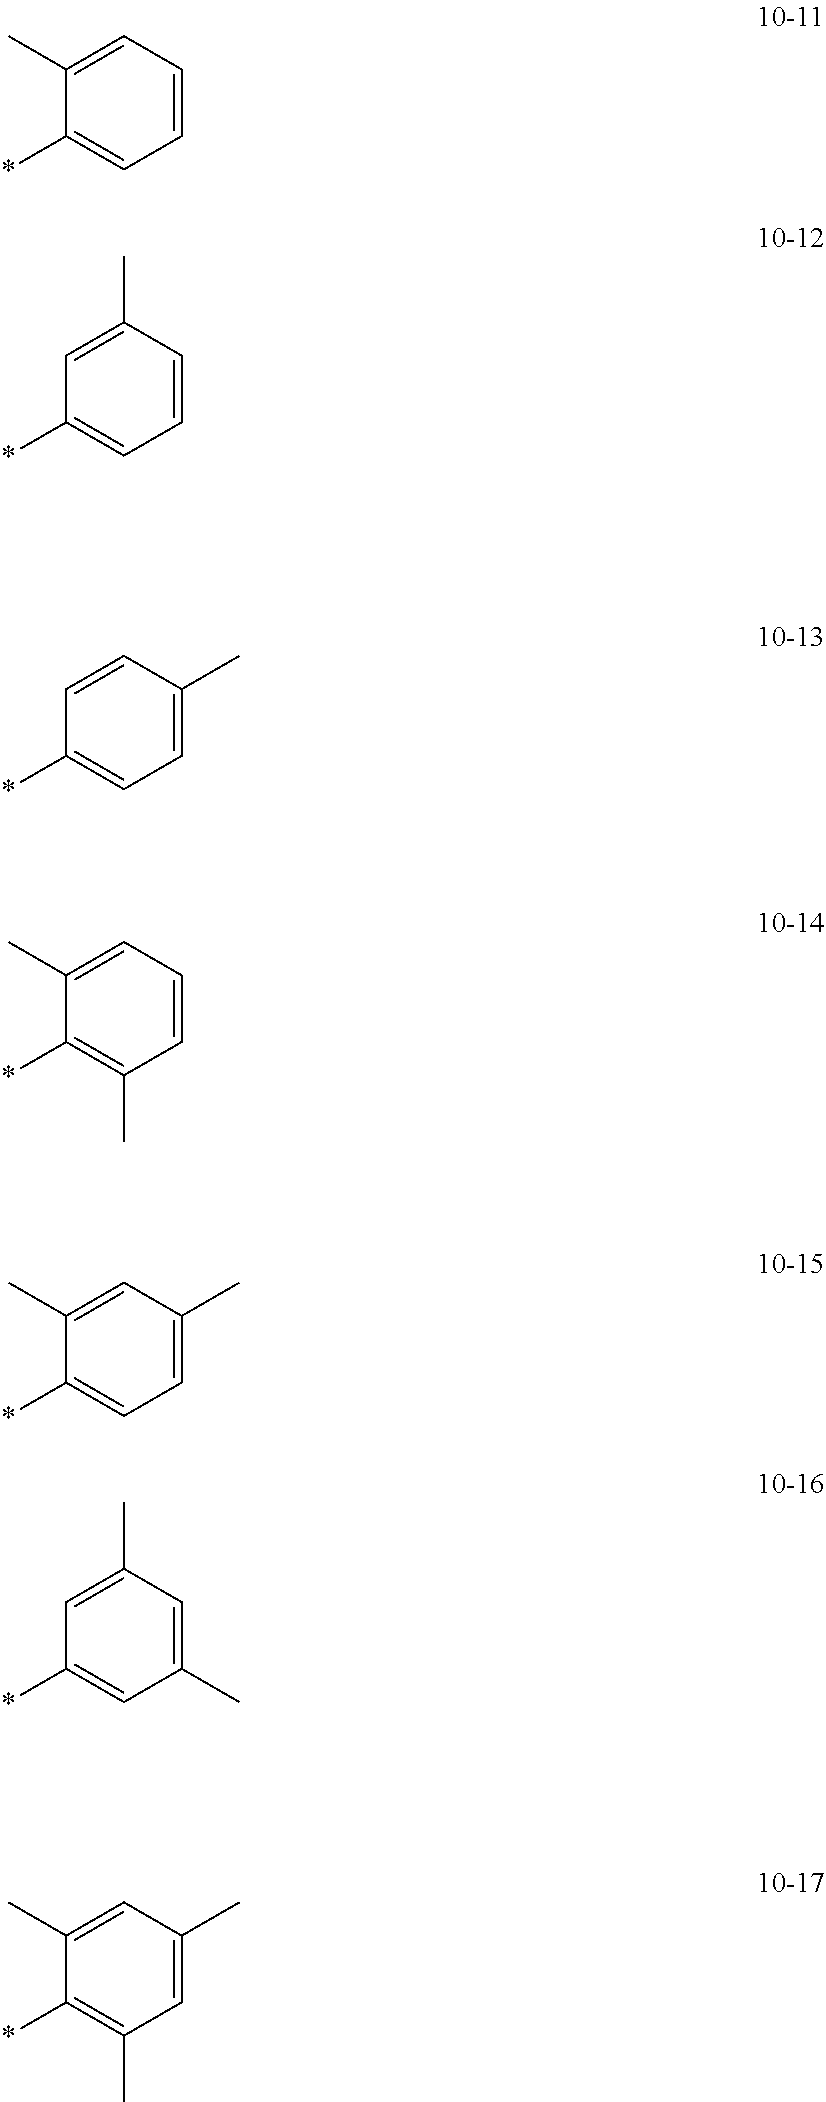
C1=CC=C(C)C(*)=C1.C1=CC(C)=CC(*)=C1.C1=C(C)C=CC(*)=C1.C1=CC=C(C)C(*)=C1C.C1=C(C)C=C(C)C(*)=C1.C1(C)=CC(C)=CC(*)=C1.C1=C(C)C=C(C)C(*)=C1C
